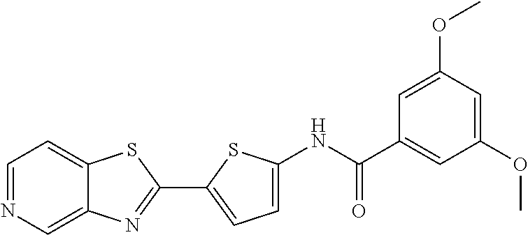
C1=NC=C2C(=C1)SC(C1=CC=C(NC(C3=CC(OC)=CC(OC)=C3)=O)S1)=N2
